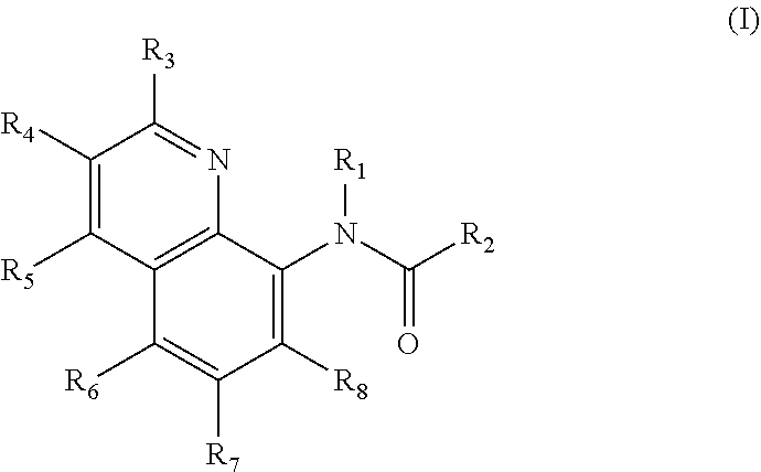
C1([R4])=C([R5])C2=C(N=C1[R3])C(N(C([R2])=O)[R1])=C([R8])C([R7])=C2[R6]
